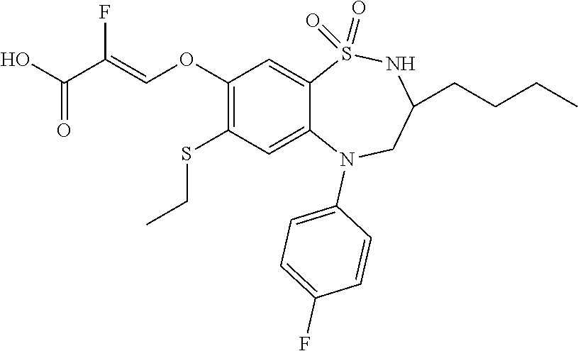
C1(OC=C(C(O)=O)F)=C(SCC)C=C2C(=C1)S(=O)(=O)NC(CCCC)CN2C1=CC=C(F)C=C1
